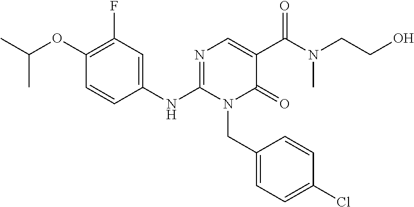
C1(NC2=NC=C(C(N(CCO)C)=O)C(=O)N2CC2=CC=C(Cl)C=C2)=CC(F)=C(OC(C)C)C=C1
